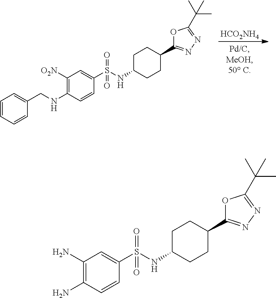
[HCO2NH4].C1C(NS(C2=CC([O2N])=C(NCC3=CC=CC=C3)C=C2)(=O)=O)CCC(C2=NN=C(C(C)(C)C)O2)C1.C1C(NS(C2=CC(N)=C(N)C=C2)(=O)=O)CCC(C2=NN=C(C(C)(C)C)O2)C1
